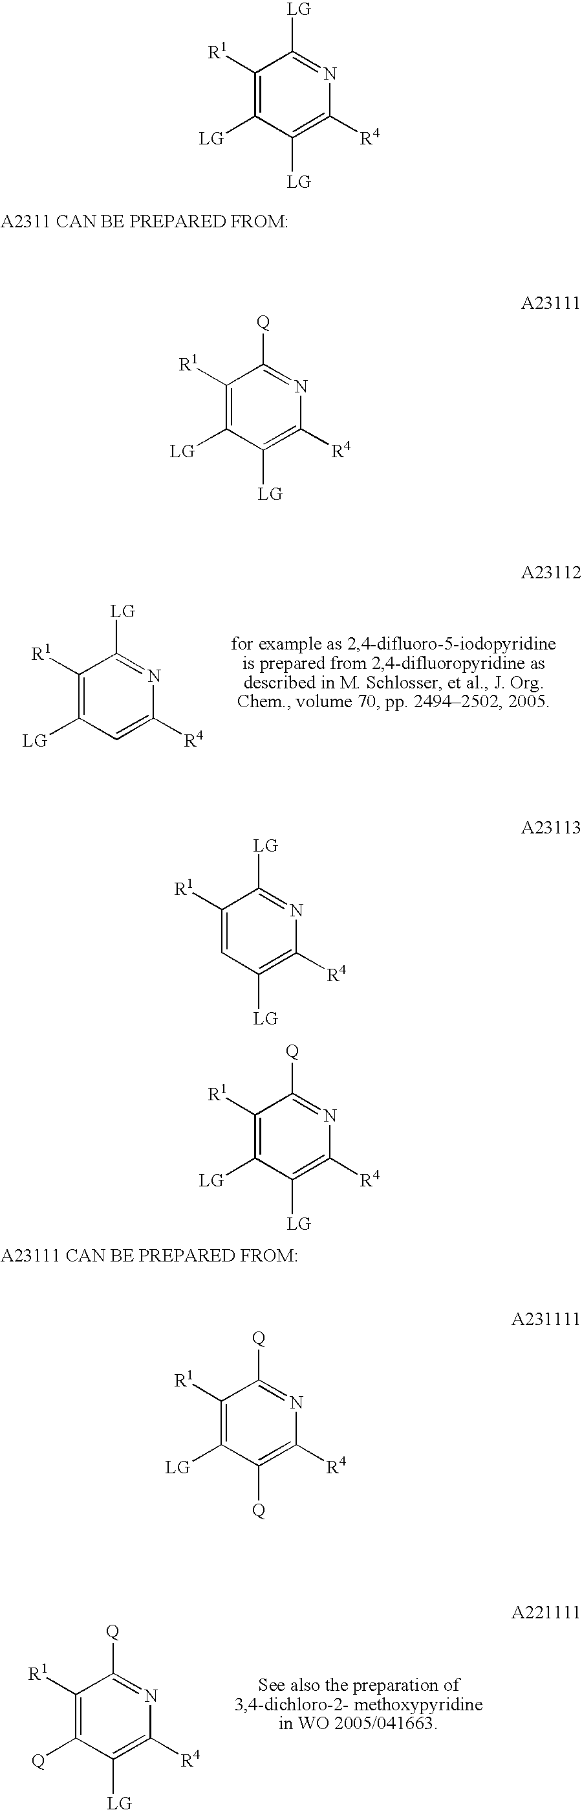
C1([R1])=C([LG])C([LG])=C([R4])N=C1[LG].C1([R1])=C([LG])C=C([R4])N=C1[LG].C1([R1])=C([LG])C([LG])=C([R4])N=C1[Q].C1([R1])=CC([LG])=C([R4])N=C1[LG].C1([R1])=C([LG])C([LG])=C([R4])N=C1[Q].C1([R1])=C([LG])C([Q])=C([R4])N=C1[Q].C1([R1])=C([Q])C([LG])=C([R4])N=C1[Q]
